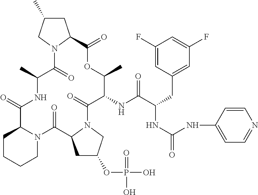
C1CCCN2C1C(=O)NC(C)C(=O)N1C(CC(C)C1)C(=O)OC(C)C(NC(C(CC1=CC(F)=CC(F)=C1)NC(=O)NC1=CC=NC=C1)=O)C(=O)N1C(C2=O)CC(OP(O)(=O)O)C1
